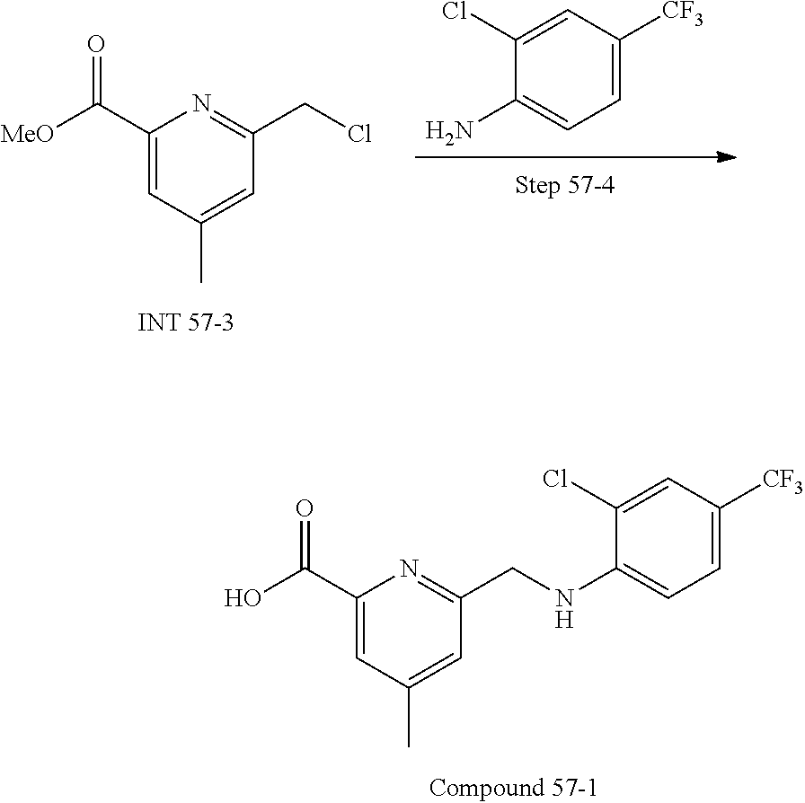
C1(C(O)=O)=CC(C)=CC(CNC2=CC=C([CF3])C=C2Cl)=N1.C1(C([MeO])=O)=CC(C)=CC(CCl)=N1.C1(N)=CC=C([CF3])C=C1Cl
